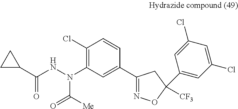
C1(Cl)=C(N(NC(=O)C2CC2)C(=O)[Me])C=C(C2=NOC(C3=CC(Cl)=CC(Cl)=C3)([CF3])C2)C=C1
